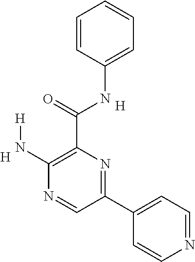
C1(N[H])=C(C(NC2=CC=CC=C2)=O)N=C(C2=CC=NC=C2)C=N1.[H].[H]
